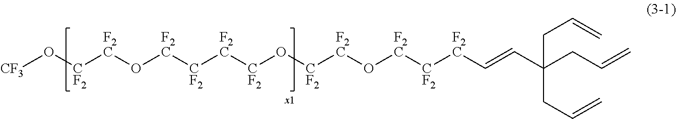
[CF3]O[CF2][F2C]O[F2C][CF2][F2C][CF2]O[CF2][F2C]O[F2C][CF2][F2C]C=CC(CC=C)(CC=C)CC=C
